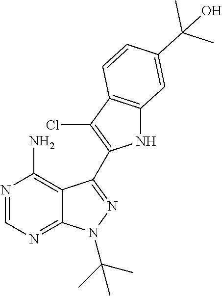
C12=C(N)N=CN=C1N(C(C)(C)C)N=C2C1=C(Cl)C2=C(N1)C=C(C(C)(C)O)C=C2
